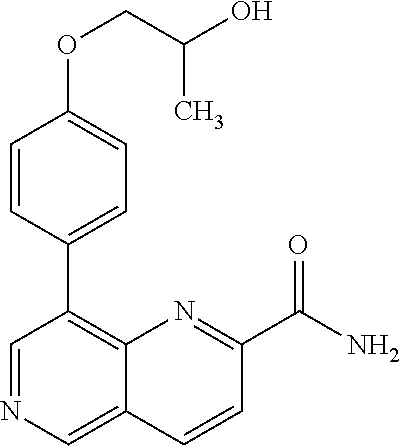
C1(OCC(O)C)=CC=C(C2=C3C(=CN=C2)C=CC(C(N)=O)=N3)C=C1
